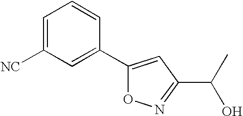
C1=C([NC])C=C(C2=CC(C(C)O)=NO2)C=C1
